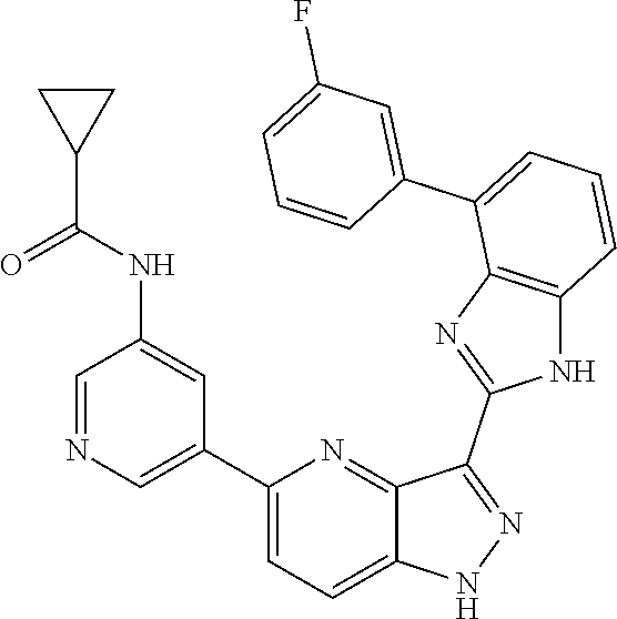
C1(C2=CN=CC(NC(=O)C3CC3)=C2)=CC=C2C(=N1)C(C1=NC3=C(N1)C=CC=C3C1=CC(F)=CC=C1)=NN2
